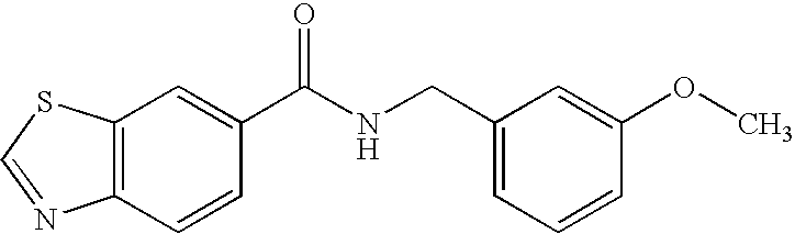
C12=C(C=C(C(NCC3=CC=CC(OC)=C3)=O)C=C1)SC=N2
